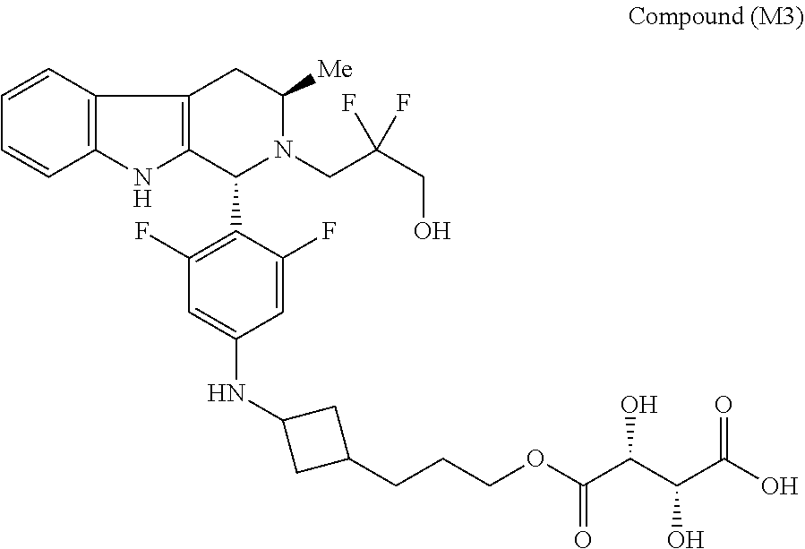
C1=CC2=C(C=C1)C1=C(N2)C(C2=C(F)C=C(NC3CC(CCCOC(=O)C(C(C(=O)O)O)O)C3)C=C2F)N(CC(CO)(F)F)C([Me])C1
